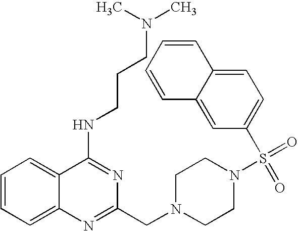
C1=CC=C2C(=C1)C(NCCCN(C)C)=NC(CN1CCN(S(=O)(=O)C3=CC=C4C(=C3)C=CC=C4)CC1)=N2
